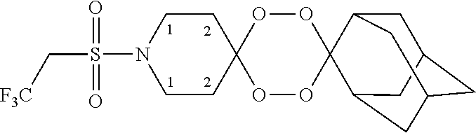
C1C2CC3CC(C4(C1C3)OOC1(OO4)CCN(S(C[F3C])(=O)=O)CC1)C2
